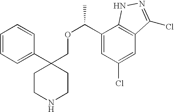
C1(C2(COC(C3=CC(Cl)=CC4=C3NN=C4Cl)C)CCNCC2)=CC=CC=C1
